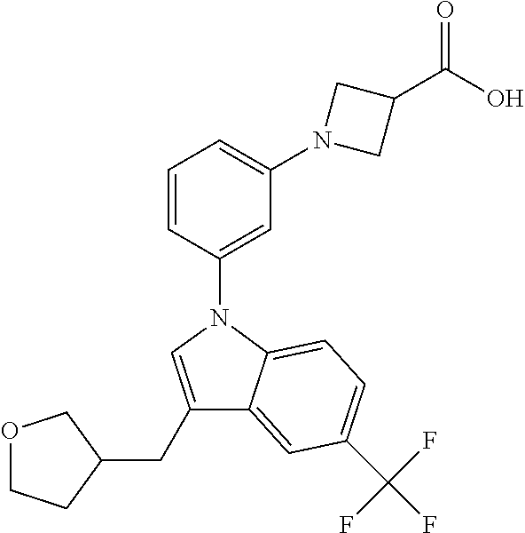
C1=CC(N2C=C(CC3COCC3)C3=CC(C(F)(F)F)=CC=C23)=CC(N2CC(C(O)=O)C2)=C1
